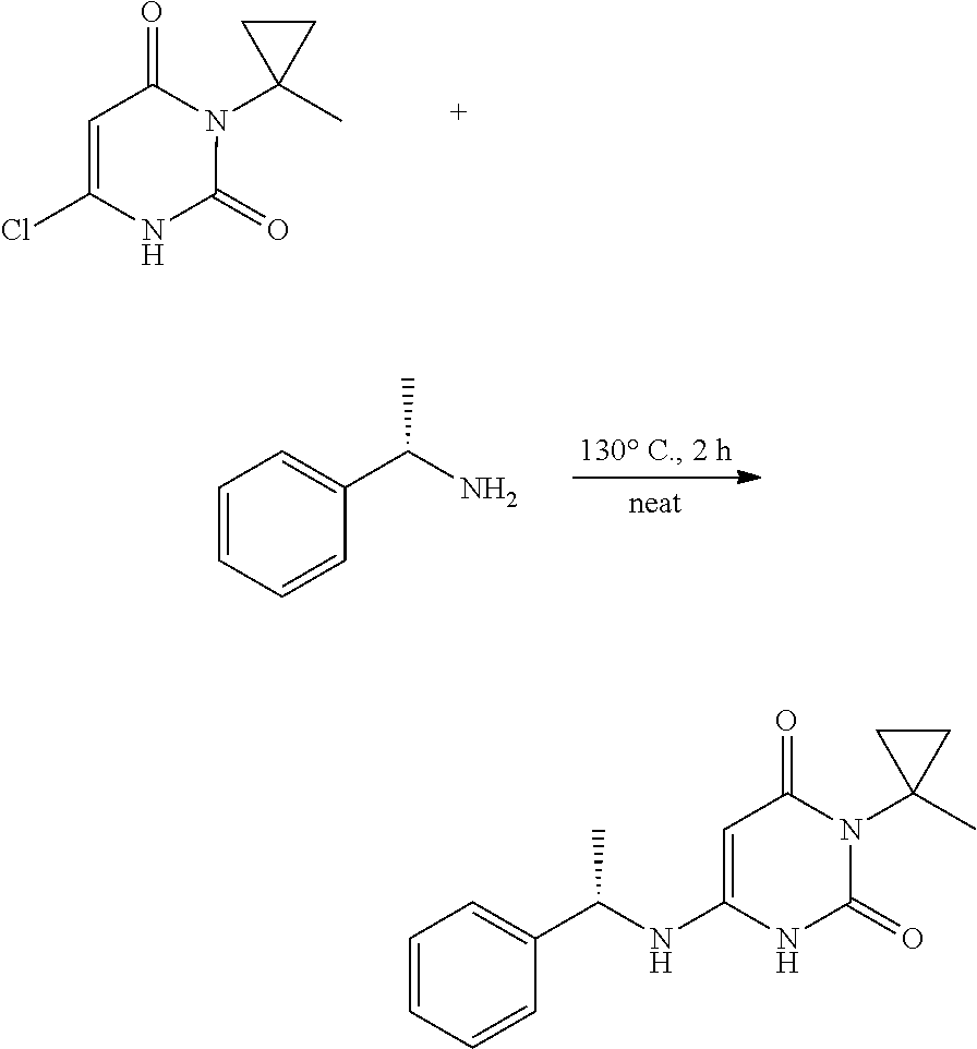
O=C1N(C2(C)CC2)C(=O)NC(Cl)=C1.C1=CC=CC(C(N)C)=C1.C1=CC=CC(C(NC2=CC(=O)N(C3(C)CC3)C(=O)N2)C)=C1
